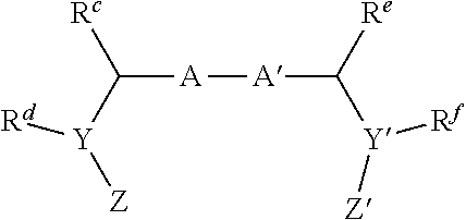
C([A][A]C([Re])[Y]([Rf])[Z])([Y]([Z])[Rd])[Rc]
